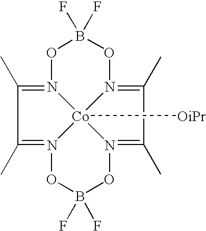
N12=C(C)C(C)=N3[Co]14([OiPr])N(=C(C)C(C)=N4OB(F)(F)O3)OB(F)(F)O2
